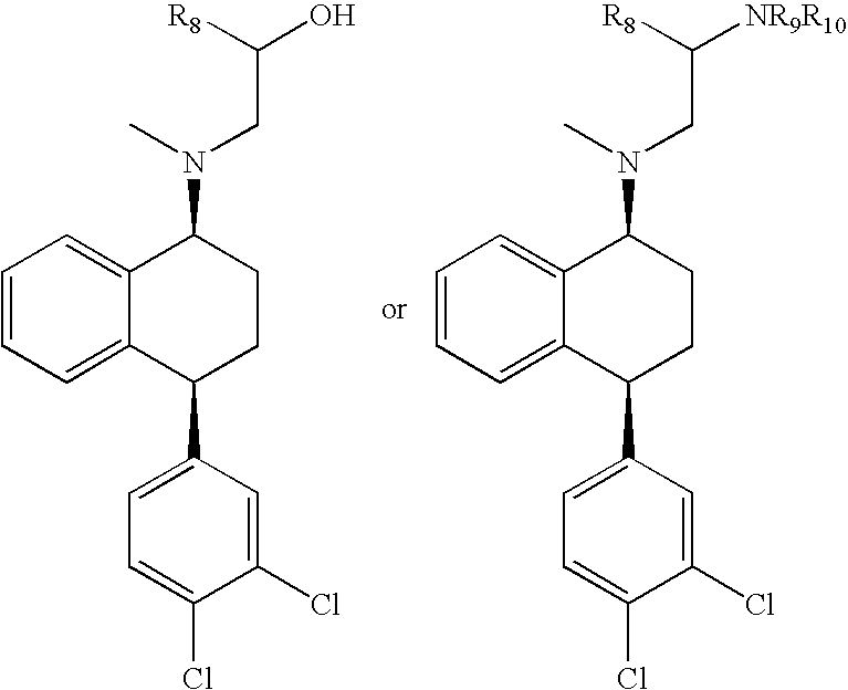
C12=CC=CC=C1C(C1=CC=C(Cl)C(Cl)=C1)CCC2N(C)CC([R8])O.C12=CC=CC=C1C(C1=CC=C(Cl)C(Cl)=C1)CCC2N(C)CC([R8])[NR9R10]
